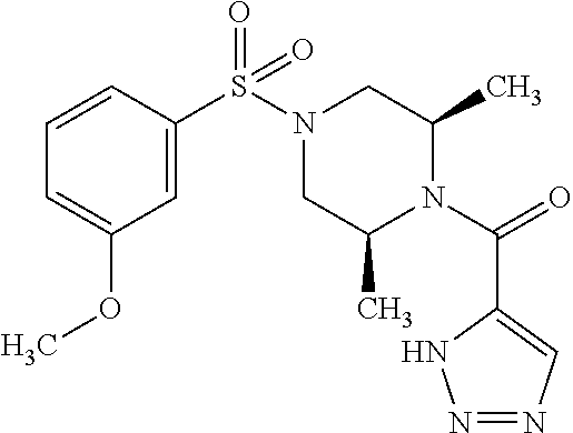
C1=CC(S(N2CC(C)N(C(=O)C3=CN=NN3)C(C)C2)(=O)=O)=CC(OC)=C1
